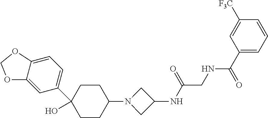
C1CC(N2CC(NC(CNC(C3=CC=CC([F3C])=C3)=O)=O)C2)CCC1(O)C1=CC=C2C(=C1)OCO2
